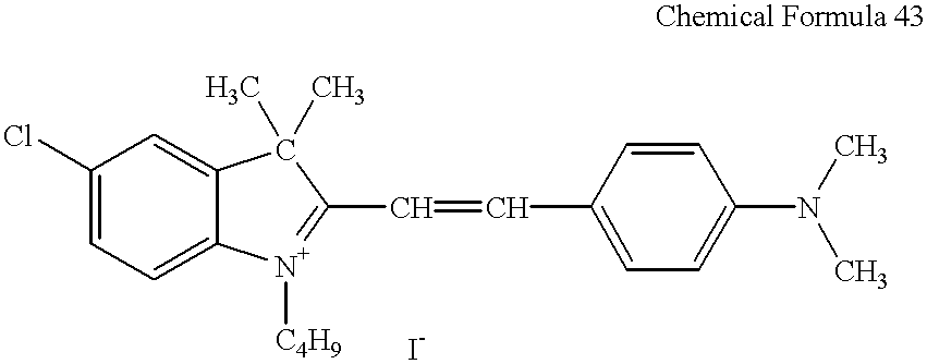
C1(Cl)=CC=C2C(=C1)C(C)(C)C(C=CC1=CC=C(N(C)C)C=C1)=[N+]2[C4H9]
